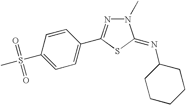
C1(S(C)(=O)=O)=CC=C(C2=NN(C)C(=NC3CCCCC3)S2)C=C1
